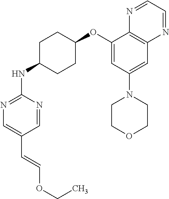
C1(OC2CCC(NC3=NC=C(C=COCC)C=N3)CC2)=CC(N2CCOCC2)=CC2=C1N=CC=N2
